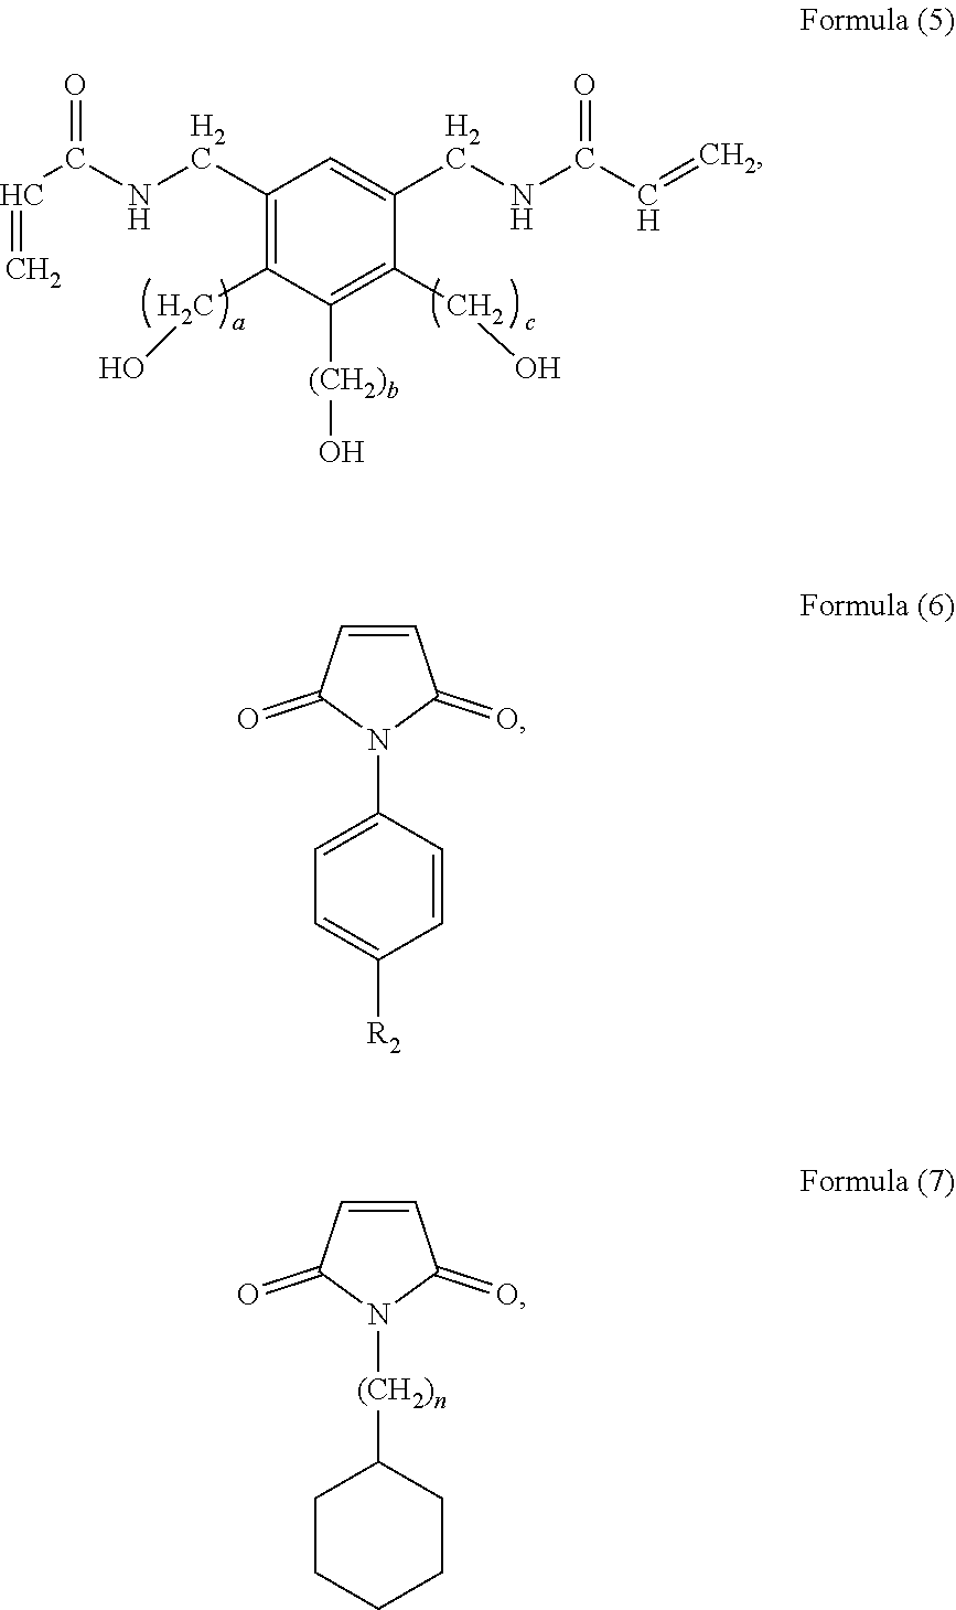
C1(CNC(C=C)=O)=C(CO)C([(CH2)b]O)=C(CO)C(CNC(C=C)=O)=C1.C1=C([R2])C=CC(N2C(=O)C=CC2=O)=C1.C1(=O)C=CC(=O)N1[(CH2)n]C1CCCCC1
